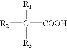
[R2]C([COOH])([R1])[R3]
